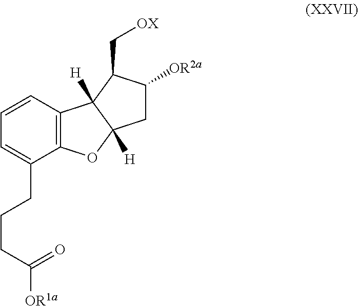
C12=C(C=CC=C1CCCC(=O)[OR1a])C1([H])C([H])(O2)CC([OR2a])C1C[OX]
